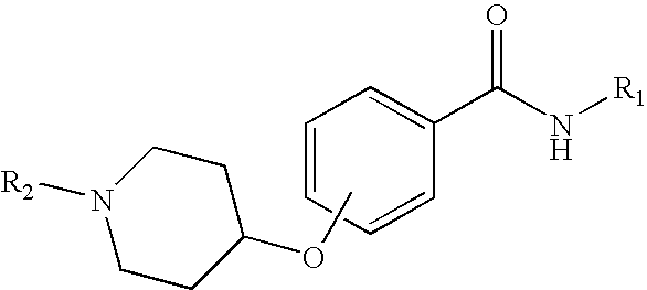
C1=CC=CC(C(N[R1])=O)=C1.COC1CCN([R2])CC1
